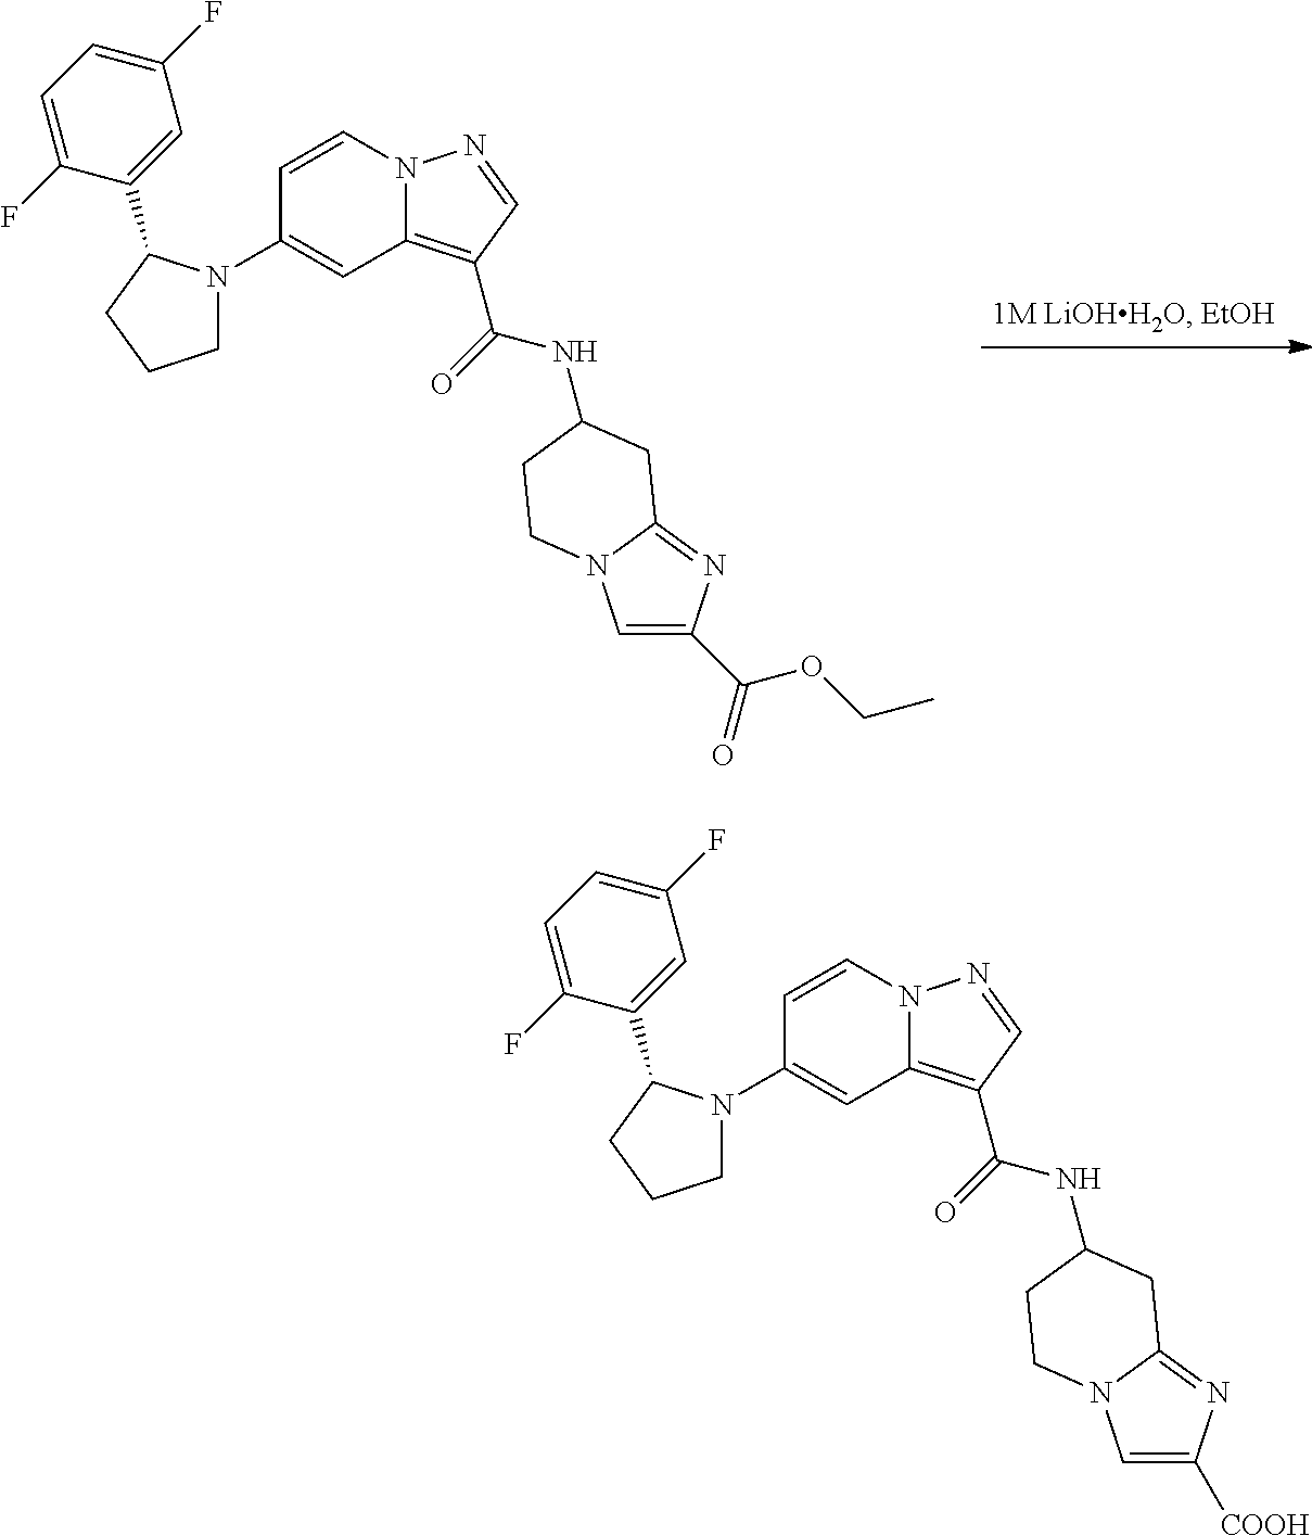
C1(N2CCCC2C2=CC(F)=CC=C2F)=CC2=C(C(=O)NC3CC4=NC(C(=O)OCC)=CN4CC3)C=NN2C=C1.C1(N2CCCC2C2=CC(F)=CC=C2F)=CC2=C(C(=O)NC3CC4=NC([COOH])=CN4CC3)C=NN2C=C1
